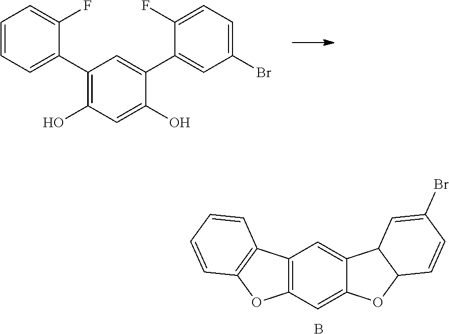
C1=CC=C(C2=C(O)C=C(O)C(C3=CC(Br)=CC=C3F)=C2)C(F)=C1.C12=C(C=C3C(=C1)C1C(O3)C=CC(Br)=C1)OC1=C2C=CC=C1.B
